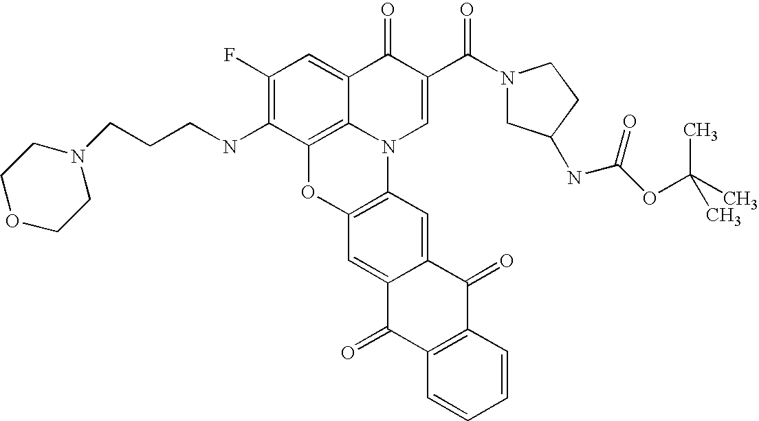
C12=C3C(=CC(F)=C1NCCCN1CCOCC1)C(=O)C(C(=O)N1CC(NC(OC(C)(C)C)=O)CC1)=CN3C1=C(O2)C=C2C(=C1)C(=O)C1=C(C2=O)C=CC=C1
